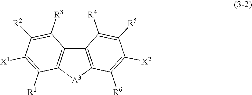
C12=C([A3]C3=C1C([R3])=C([R2])C([X1])=C3[R1])C([R6])=C([X2])C([R5])=C2[R4]
